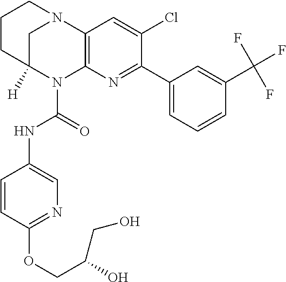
C1CC2([H])CN(C1)C1=C(N2C(=O)NC2=CN=C(OCC(O)CO)C=C2)N=C(C2=CC=CC(C(F)(F)F)=C2)C(Cl)=C1
